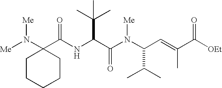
C(NC(C(N(C(C=C(C([OEt])=O)C)C(C)C)[Me])=O)C(C)(C)C)(=O)C1(N([Me])[Me])CCCCC1
